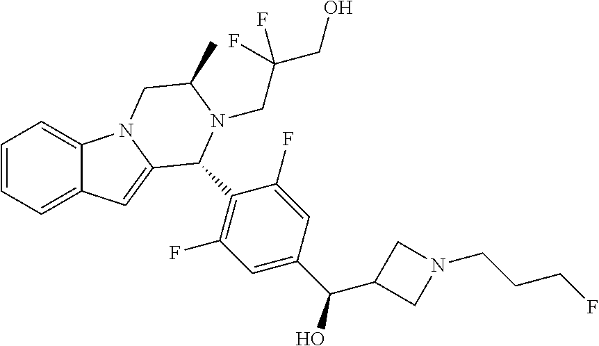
C1=CC=C2C(=C1)N1C(=C2)C(C2=C(F)C=C(C(O)C3CN(CCCF)C3)C=C2F)N(CC(F)(CO)F)C(C)C1
